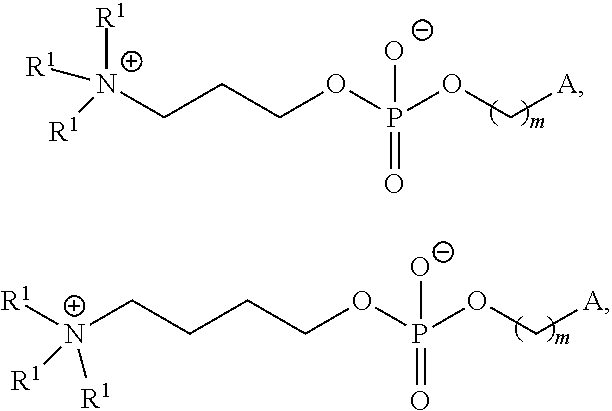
C(CCOP(OC[A])(=O)[O-])[N+]([R1])([R1])[R1].C(CCOP(OC[A])(=O)[O-])C[N+]([R1])([R1])[R1]
